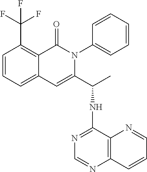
C12=CC=CC(C(F)(F)F)=C1C(=O)N(C1=CC=CC=C1)C(C(NC1=NC=NC3=C1N=CC=C3)C)=C2
